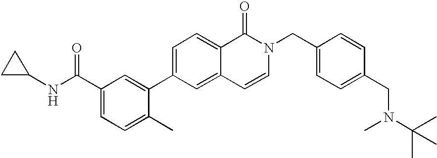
C1=C(C2=CC(C(NC3CC3)=O)=CC=C2C)C=C2C(=C1)C(=O)N(CC1=CC=C(CN(C(C)(C)C)C)C=C1)C=C2
